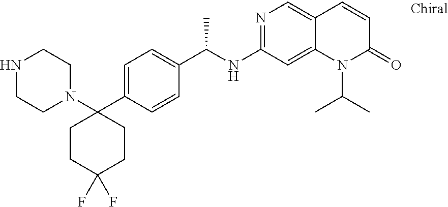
N1CCN(C2(C3=CC=C(C(NC4=NC=C5C(=C4)N(C(C)C)C(=O)C=C5)C)C=C3)CCC(F)(F)CC2)CC1
